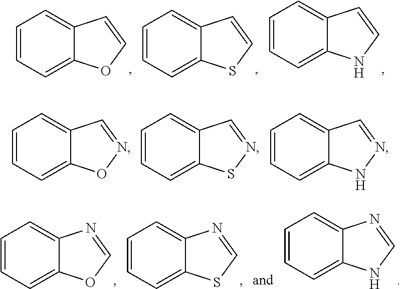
C1=CC=C2C(=C1)C=CO2.C1=CC=C2C(=C1)C=CS2.C1=CC=C2C(=C1)C=CN2.C1=CC=C2C(=C1)C=NO2.C1=CC=C2C(=C1)C=NS2.C1=CC=C2C(=C1)C=NN2.C1=CC=C2C(=C1)N=CO2.C1=CC=C2C(=C1)N=CS2.C1=CC=C2C(=C1)N=CN2
